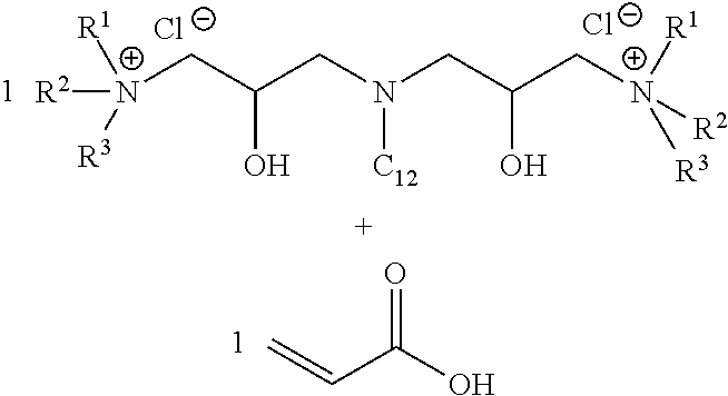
[Cl-].[N+](CC(CN(CC(O)C[N+]([R2])([R1])[R3])[C12])O)([R2])([R1])[R3].[Cl-].O=C(O)C=C
